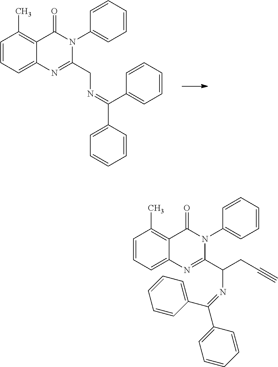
C1=CC=C2C(=C1C)C(=O)N(C1=CC=CC=C1)C(CN=C(C1=CC=CC=C1)C1=CC=CC=C1)=N2.C1=CC=C2C(=C1C)C(=O)N(C1=CC=CC=C1)C(C(N=C(C1=CC=CC=C1)C1=CC=CC=C1)CC#C)=N2
